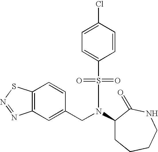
C12=C(C=C(CN(C3CCCCNC3=O)S(=O)(=O)C3=CC=C(Cl)C=C3)C=C1)N=NS2
